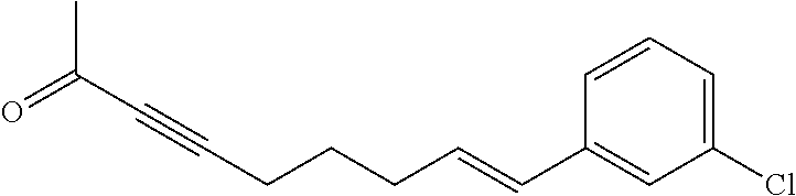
C(CCC=CC1=CC(Cl)=CC=C1)C#CC(=O)C
